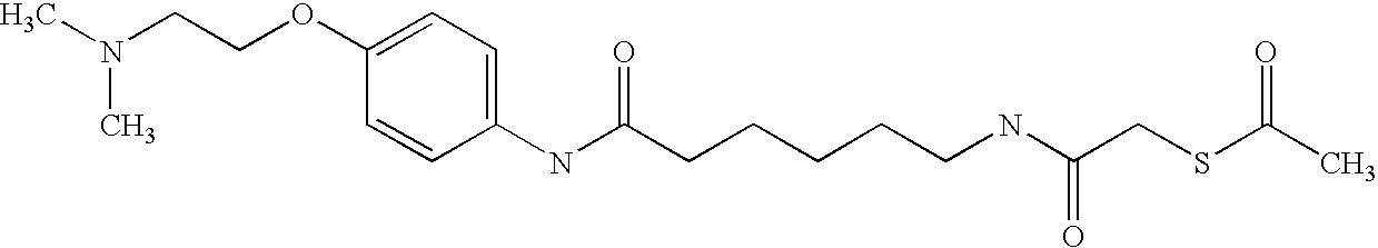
C1(OCCN(C)C)=CC=C(NC(CCCCCNC(CSC(C)=O)=O)=O)C=C1
